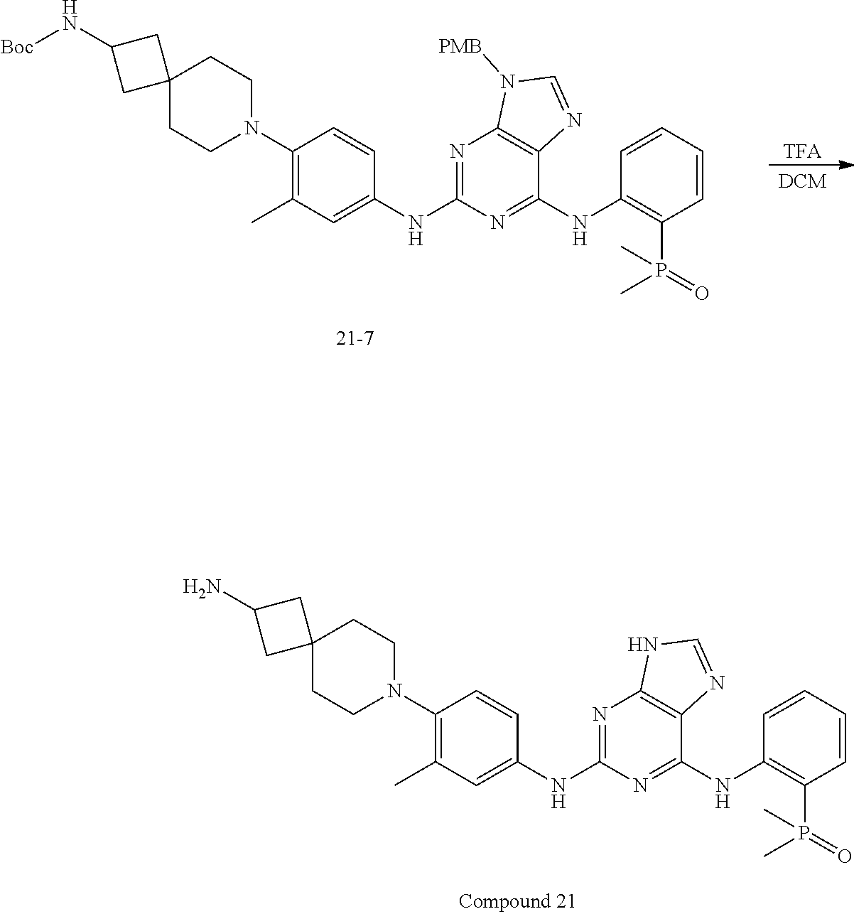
C1C2(CCN(C3=C(C)C=C(NC4=NC5=C(C(NC6=C(P(C)(C)=O)C=CC=C6)=N4)N=CN5[PMB])C=C3)CC2)CC1N[Boc].[DCM].[TFA].C1C2(CCN(C3=C(C)C=C(NC4=NC5=C(C(NC6=C(P(C)(C)=O)C=CC=C6)=N4)N=CN5)C=C3)CC2)CC1N
